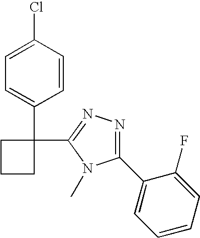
C1(Cl)=CC=C(C2(C3=NN=C(C4=CC=CC=C4F)N3C)CCC2)C=C1
